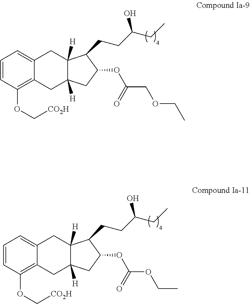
C1=CC(OC[CO2H])=C2C(=C1)CC1([H])C([H])(C2)CC(OC(=O)COCC)C1CCC(CC)O.C1=CC(OC[CO2H])=C2C(=C1)CC1([H])C([H])(C2)CC(OC(=O)OCC)C1CCC(CC)O
